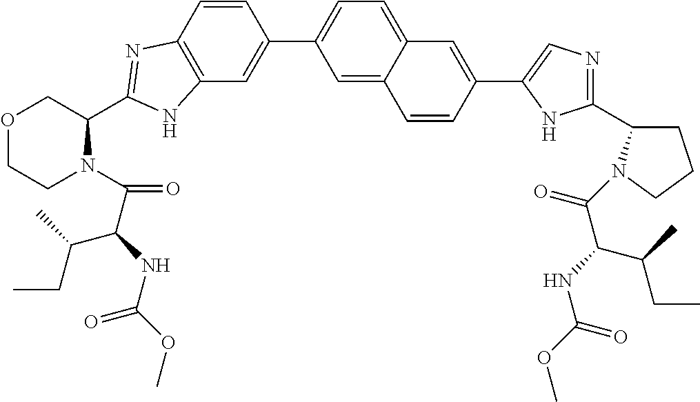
C12=C(C=CC(C3=CC=C4C(=C3)C=CC(C3=CN=C(C5CCCN5C(C(NC(=O)OC)C(C)CC)=O)N3)=C4)=C1)N=C(C1COCCN1C(C(NC(OC)=O)C(CC)C)=O)N2
